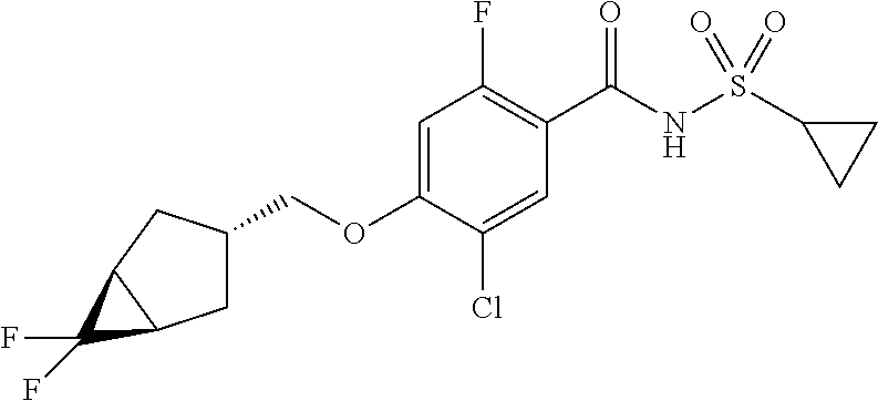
C1(F)=C(C(NS(C2CC2)(=O)=O)=O)C=C(Cl)C(OCC2CC3C(C2)C3(F)F)=C1
